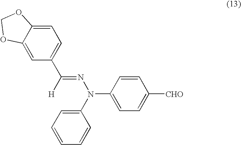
C1=C2C(=CC(C([H])=NN(C3=CC=CC=C3)C3=CC=C([CHO])C=C3)=C1)OCO2
